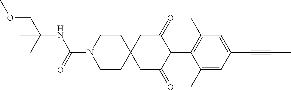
C1CN(C(=O)NC(COC)(C)C)CCC12CC(=O)C(C1=C(C)C=C(C#CC)C=C1C)C(=O)C2
